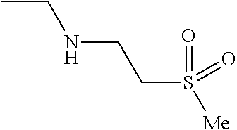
CCNCCS([Me])(=O)=O
